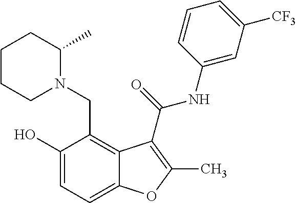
C1(O)=CC=C2C(=C1CN1C(C)CCCC1)C(C(=O)NC1=CC([CF3])=CC=C1)=C(C)O2
